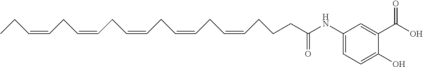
CCC=CCC=CCC=CCC=CCC=CCCCC(NC1=CC=C(O)C(C(O)=O)=C1)=O
